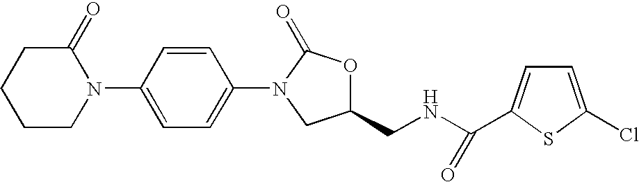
C1(=O)CCCCN1C1=CC=C(N2CC(CNC(C3=CC=C(Cl)S3)=O)OC2=O)C=C1
